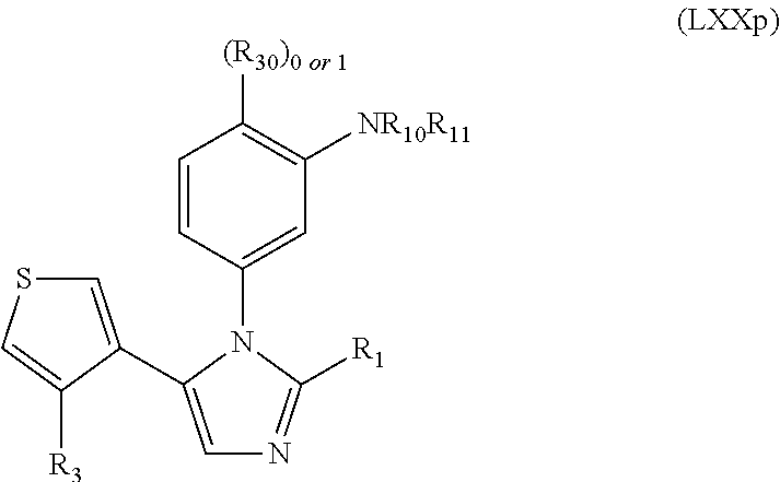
C1=C(C2=CSC=C2[R3])N(C2=CC([NR10R11])=C([(R30)0 or 1])C=C2)C([R1])=N1
